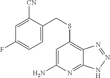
C1=C([CN])C(CSC2=C3C(=NC(N)=C2)NN=N3)=CC=C1F
